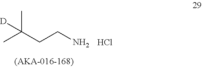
CC(CCN)(C)[D].Cl
